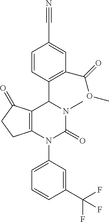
C12=C(N(C3=CC=CC(C(F)(F)F)=C3)C(=O)N(C)C1C1=C(C(OC)=O)C=C(C#N)C=C1)CCC2=O
